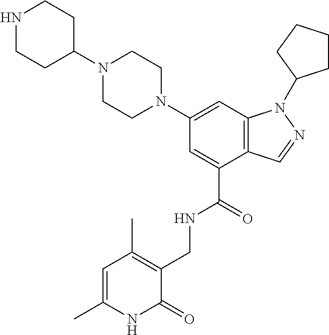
C1(N2CCN(C3CCNCC3)CC2)=CC2=C(C(C(=O)NCC3=C(C)C=C(C)NC3=O)=C1)C=NN2C1CCCC1
